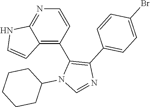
C1=CN=C2C(=C1C1=C(C3=CC=C(Br)C=C3)N=CN1C1CCCCC1)C=CN2
